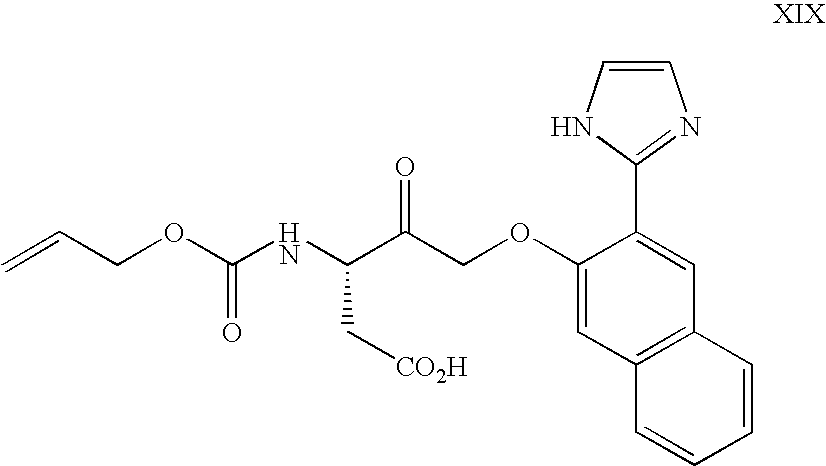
C=CCOC(=O)NC(C(COC1=CC2=C(C=C1C1=NC=CN1)C=CC=C2)=O)C[CO2H]
